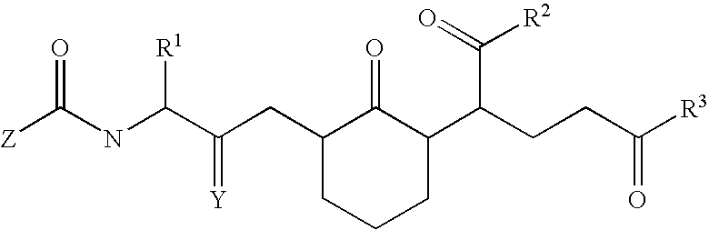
C1(CC(C(NC([Z])=O)[R1])=[Y])CCCC(C(CCC([R3])=O)C(=O)[R2])C1=O
